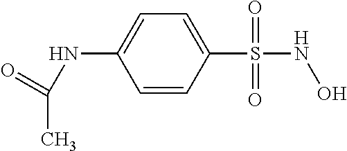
C1(S(NO)(=O)=O)=CC=C(NC(=O)C)C=C1
